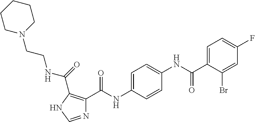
C1=C(C(NC2=CC=C(NC(=O)C3=C(C(=O)NCCN4CCCCC4)NC=N3)C=C2)=O)C(Br)=CC(F)=C1
